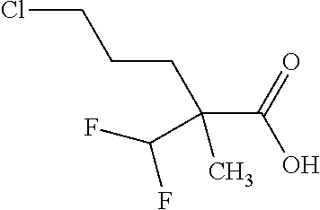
C(C)(C(F)F)(CCCCl)C(=O)O
